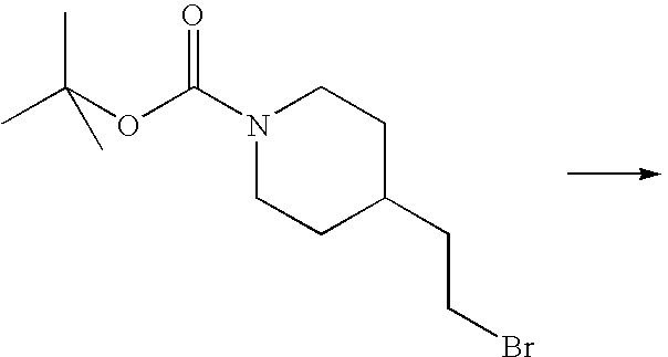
N1(C(OC(C)(C)C)=O)CCC(CCBr)CC1
